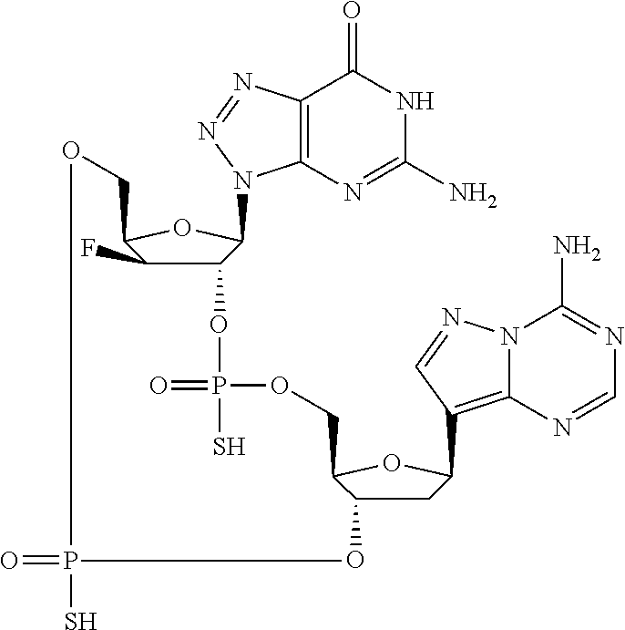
C12=C(N=C(N)NC1=O)N(C1C(OP(=O)(S)OCC3OC(C4=C5N(C(N)=NC=N5)N=C4)CC3O)C(F)C(CO)O1)N=N2.O=PS
